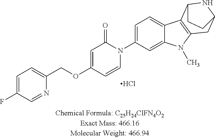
C1=C(F)C=NC(COC2=CC(=O)N(C3=CC=C4C(=C3)N(C)C3=C4C4NC(C3)CC4)C=C2)=C1.Cl
